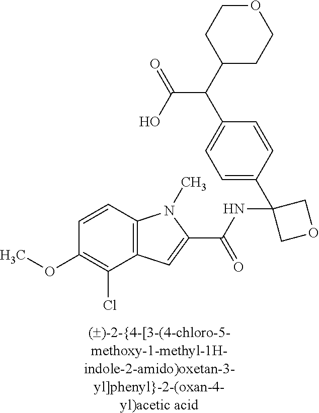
C1=CC2=C(C(Cl)=C1OC)C=C(C(NC1(C3=CC=C(C(C(O)=O)C4CCOCC4)C=C3)COC1)=O)N2C
